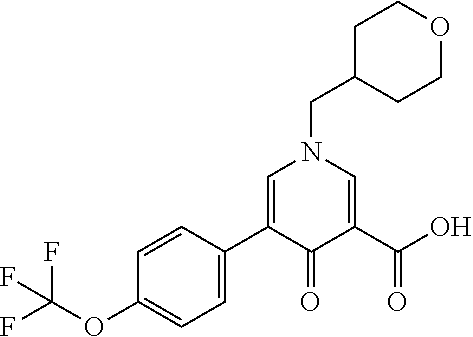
C1=C(C2=CN(CC3CCOCC3)C=C(C(O)=O)C2=O)C=CC(OC(F)(F)F)=C1
